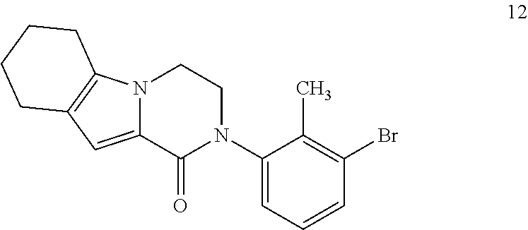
BrC1=C(C)C(N2CCN3C(=CC4=C3CCCC4)C2=O)=CC=C1
